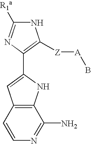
N1C([R1a])=NC(C2=CC3=C(N2)C(N)=NC=C3)=C1[Z][A]B
